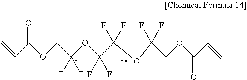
C=CC(OCC(OC(C(F)(F)OC(COC(C=C)=O)(F)F)(F)F)(F)F)=O
